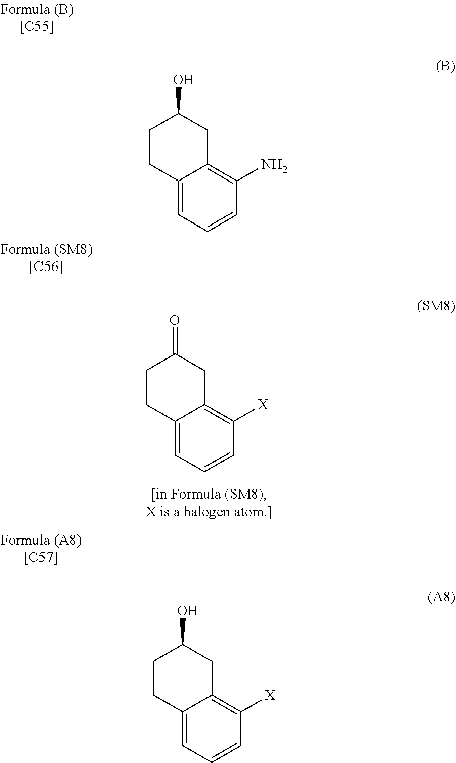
C12=CC=CC([X])=C1CC(=O)CC2.C12=CC=CC(N)=C1CC(O)CC2.C12=CC=CC([X])=C1CC(O)CC2
